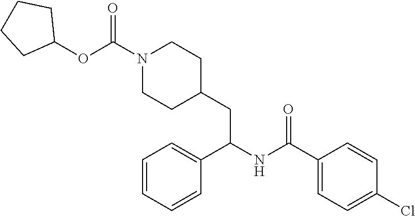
C1=CC(Cl)=CC=C1C(NC(C1=CC=CC=C1)CC1CCN(C(=O)OC2CCCC2)CC1)=O
